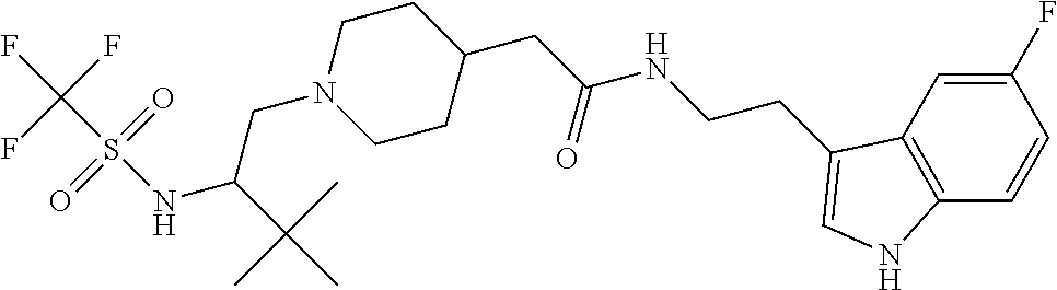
C12=C(C=C(F)C=C1)C(CCNC(=O)CC1CCN(CC(C(C)(C)C)NS(=O)(=O)C(F)(F)F)CC1)=CN2
